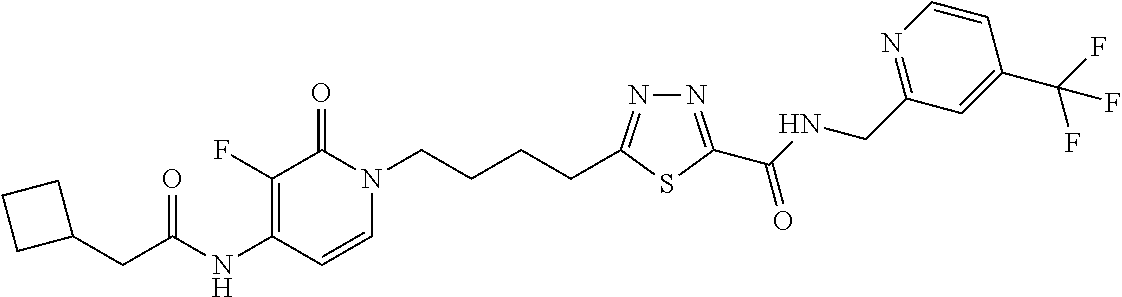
C1(NC(=O)CC2CCC2)=C(F)C(=O)N(CCCCC2=NN=C(C(NCC3=NC=CC(C(F)(F)F)=C3)=O)S2)C=C1
